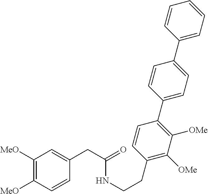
C1([MeO])=C([MeO])C=CC(CC(NCCC2=C([OMe])C([OMe])=C(C3=CC=C(C4=CC=CC=C4)C=C3)C=C2)=O)=C1
